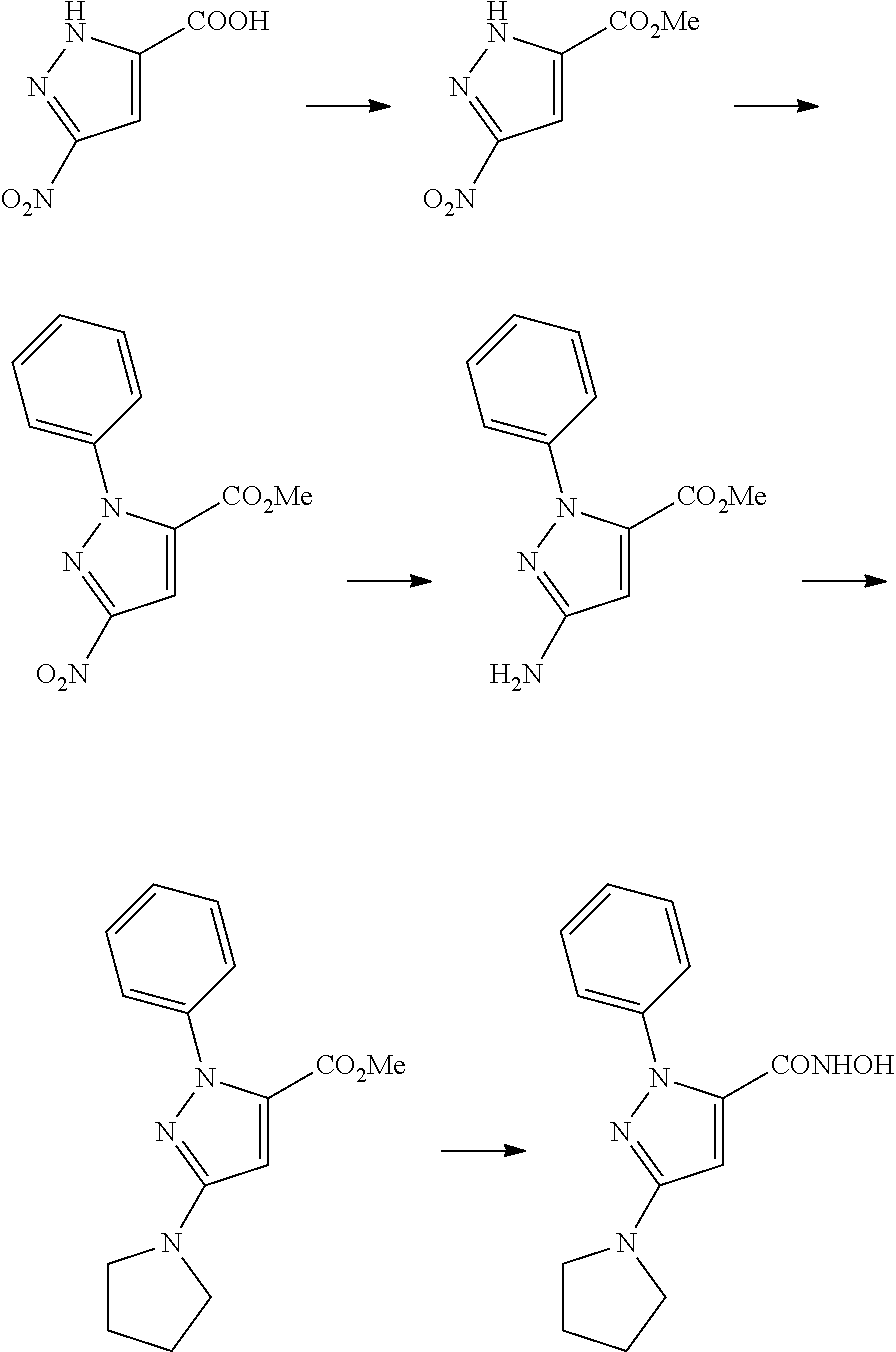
C1=C([COOH])NN=C1[O2N].C1=C([CO2Me])NN=C1[O2N].C1=C([CO2Me])N(C2=CC=CC=C2)N=C1[O2N].C1=C([CO2Me])N(C2=CC=CC=C2)N=C1N.C1=C([CO2Me])N(C2=CC=CC=C2)N=C1N1CCCC1.C1=C([CONHOH])N(C2=CC=CC=C2)N=C1N1CCCC1
